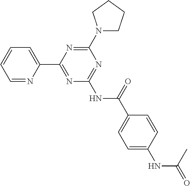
C1=NC(C2=NC(NC(C3=CC=C(NC(=O)C)C=C3)=O)=NC(N3CCCC3)=N2)=CC=C1
